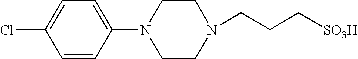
C1=CC(N2CCN(CCC[SO3H])CC2)=CC=C1Cl
